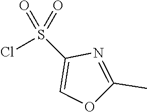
O1C(C)=NC(S(Cl)(=O)=O)=C1
